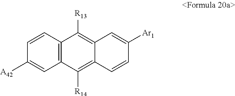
C12=C(C=CC([A42])=C1)C([R13])=C1C(=C2[R14])C=CC([Ar1])=C1
